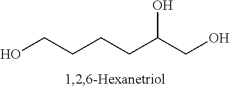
OCCCCC(CO)O
